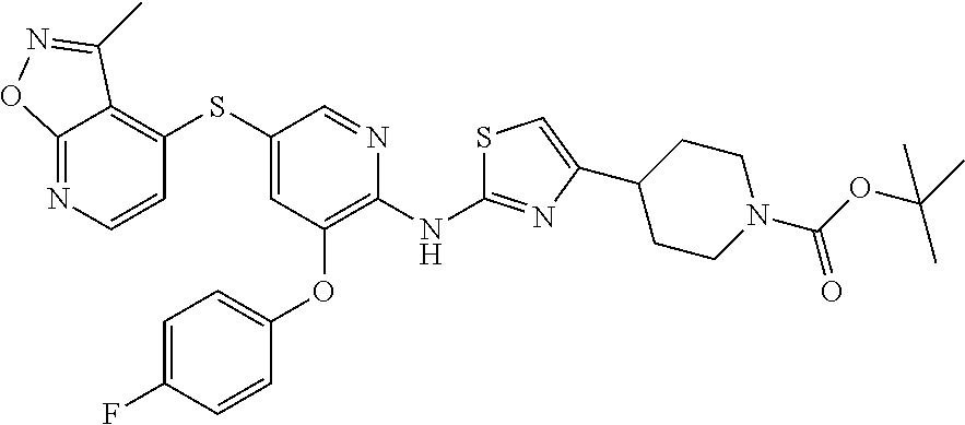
C12=NC=CC(SC3=CC(OC4=CC=C(F)C=C4)=C(NC4=NC(C5CCN(C(OC(C)(C)C)=O)CC5)=CS4)N=C3)=C1C(C)=NO2
